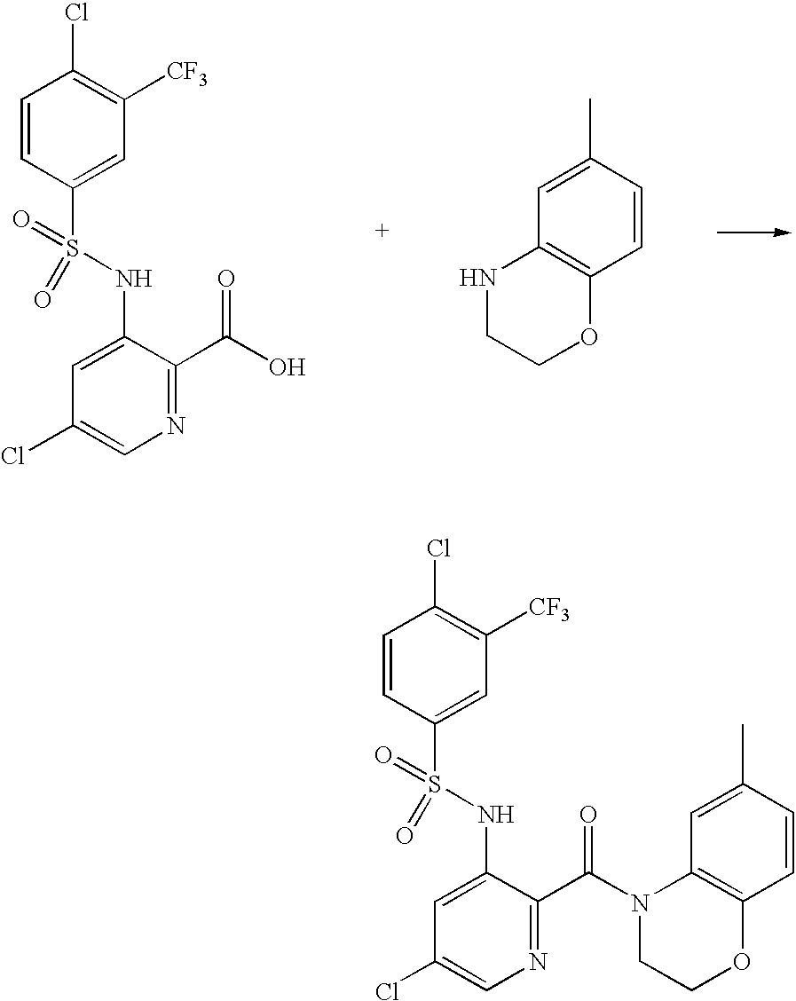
C1=CC(S(NC2=CC(Cl)=CN=C2C(O)=O)(=O)=O)=CC([CF3])=C1Cl.C1(C)=CC2=C(C=C1)OCCN2.C1=CC(S(NC2=CC(Cl)=CN=C2C(N2C3=C(C=CC(C)=C3)OCC2)=O)(=O)=O)=CC([CF3])=C1Cl
